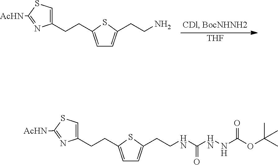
C1(CCC2=CC=C(CCN)S2)=CSC([AcHN])=N1.[THF].C1(CCC2=CC=C(CCNC(NNC(OC(C)(C)C)=O)=O)S2)=CSC([AcHN])=N1
